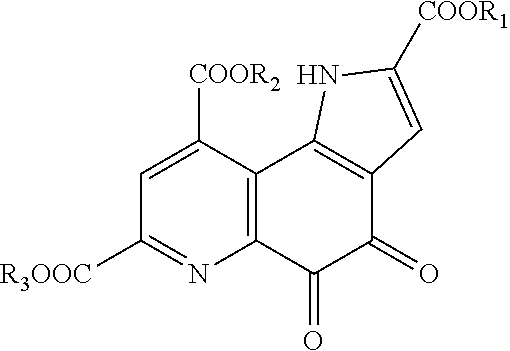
C1=C([COOR2])C2=C(N=C1[R3OOC])C(=O)C(=O)C1=C2NC([COOR1])=C1
